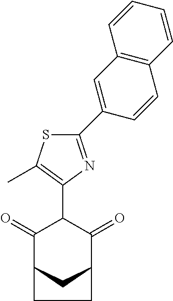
C1(=O)C2CC(C(=O)C1C1=C(C)SC(C3=CC4=C(C=C3)C=CC=C4)=N1)CC2
